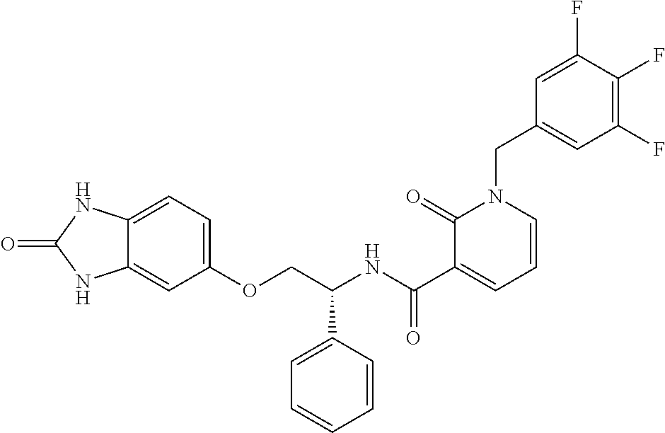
C12=CC=C(OCC(NC(C3=CC=CN(CC4=CC(F)=C(F)C(F)=C4)C3=O)=O)C3=CC=CC=C3)C=C1NC(=O)N2
